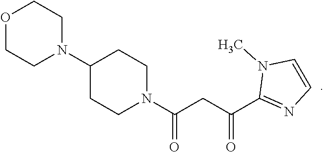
C1(N2CCOCC2)CCN(C(CC(C2=NC=CN2C)=O)=O)CC1
